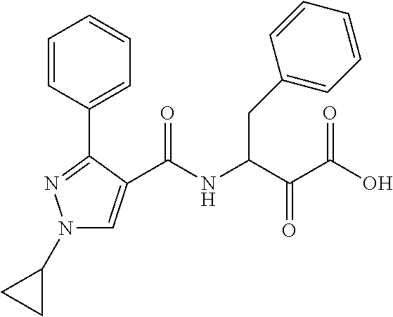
N1(C2CC2)C=C(C(NC(C(C(O)=O)=O)CC2=CC=CC=C2)=O)C(C2=CC=CC=C2)=N1
